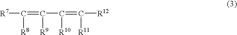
[R7]C(=C(C(=C([R12])[R11])[R10])[R9])[R8]
